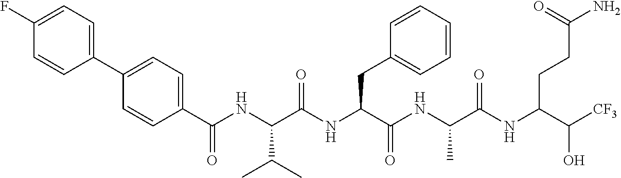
C1=CC(C(NC(C(NC(C(NC(C(NC(C([CF3])O)CCC(N)=O)=O)C)=O)CC2=CC=CC=C2)=O)C(C)C)=O)=CC=C1C1=CC=C(F)C=C1
